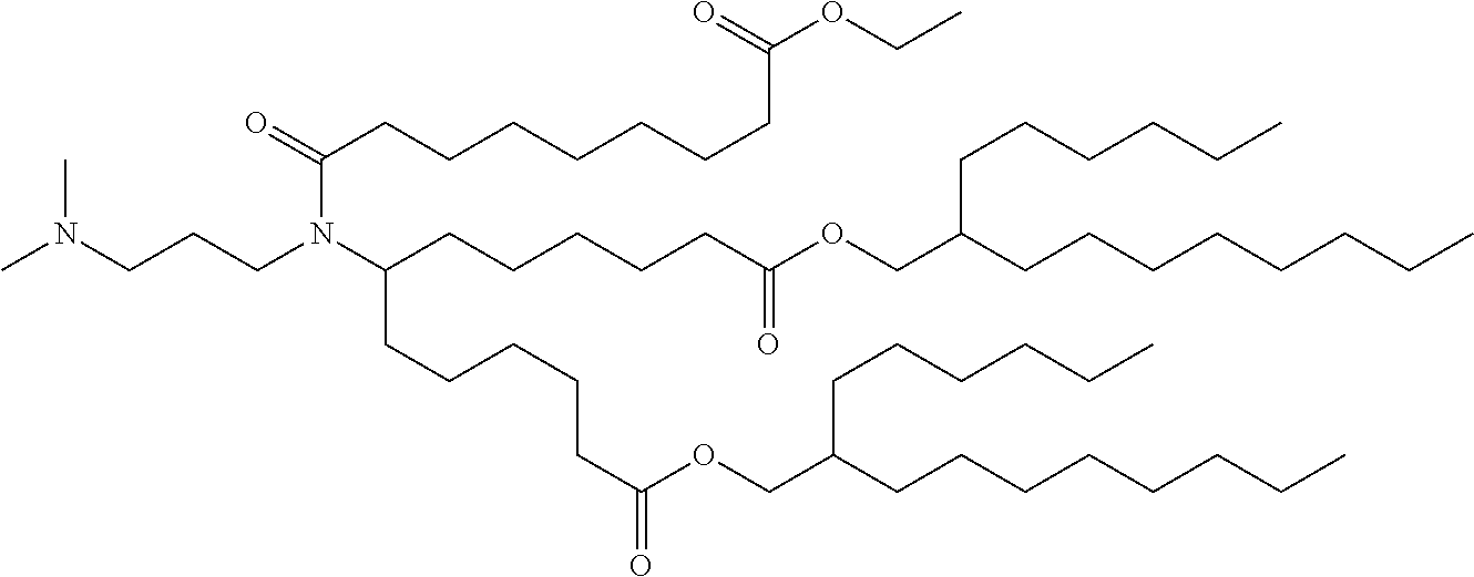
N(CCCN(C(CCCCCC(OCC(CCCCCCCC)CCCCCC)=O)CCCCCC(OCC(CCCCCCCC)CCCCCC)=O)C(=O)CCCCCCCC(OCC)=O)(C)C
